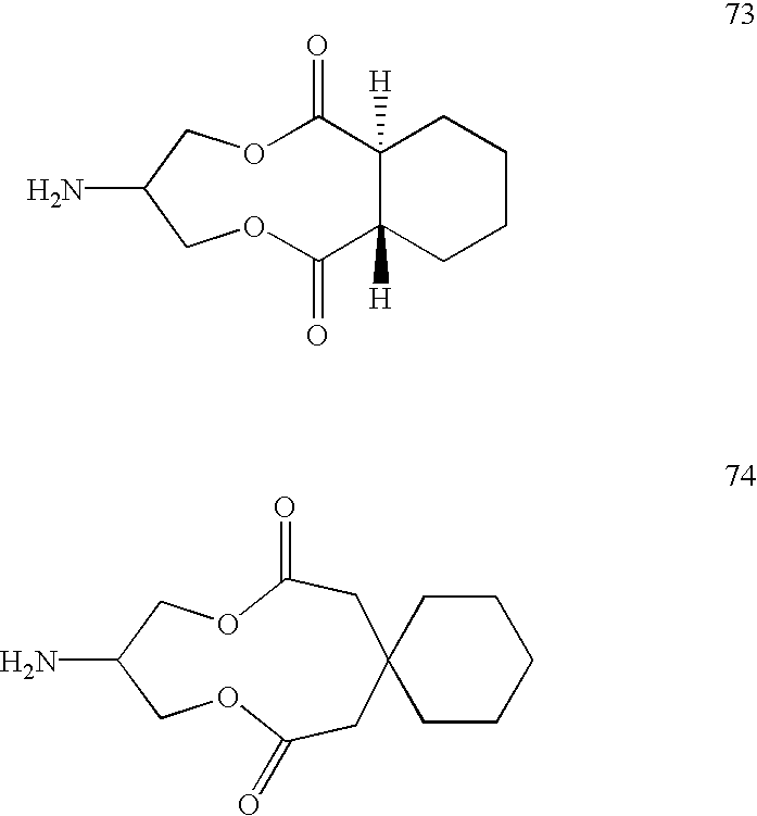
C12([H])C([H])(CCCC1)C(=O)OCC(N)COC2=O.C1CCCCC12CC(=O)OCC(N)COC(=O)C2
